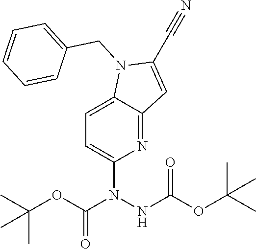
C1=C2C(=NC(N(NC(OC(C)(C)C)=O)C(OC(C)(C)C)=O)=C1)C=C(C#N)N2CC1=CC=CC=C1
